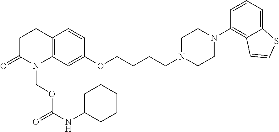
C1C(=O)N(COC(NC2CCCCC2)=O)C2=C(C1)C=CC(OCCCCN1CCN(C3=C4C(=CC=C3)SC=C4)CC1)=C2
